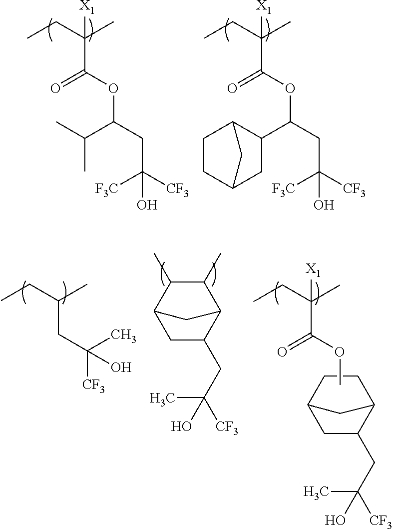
[X1]C(CC)(C)C(=O)OC(CC([F3C])([CF3])O)C(C)C.[X1]C(CC)(C)C(=O)OC(CC([F3C])([CF3])O)C1CC2CCC1C2.C1C(CC(C)(O)[CF3])C2C(C)C(C)C1C2.CC(O)([CF3])CC1CC2CCC1C2.[X1]C(CC)(C)C(=O)OC.C(CC)(C)CC(C)([CF3])O
